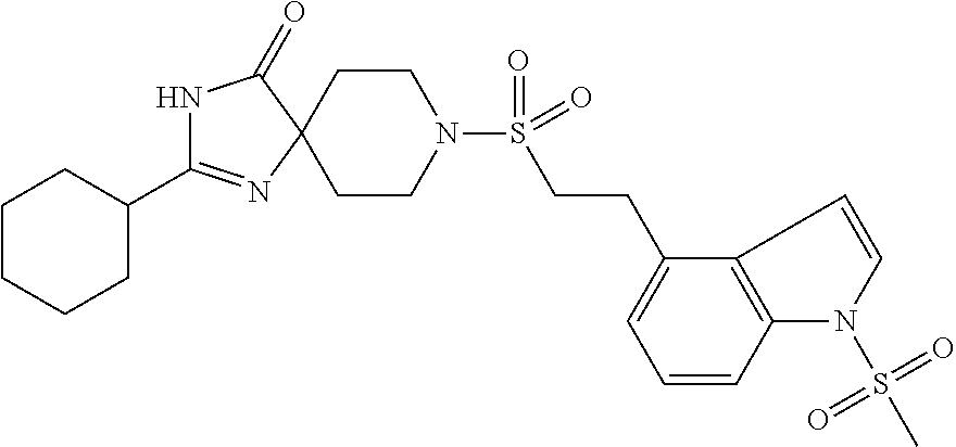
N1C(=O)C2(N=C1C1CCCCC1)CCN(S(=O)(CCC1=CC=CC3=C1C=CN3S(C)(=O)=O)=O)CC2
